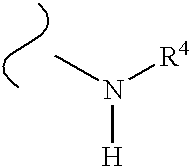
CN([R4])[H]
